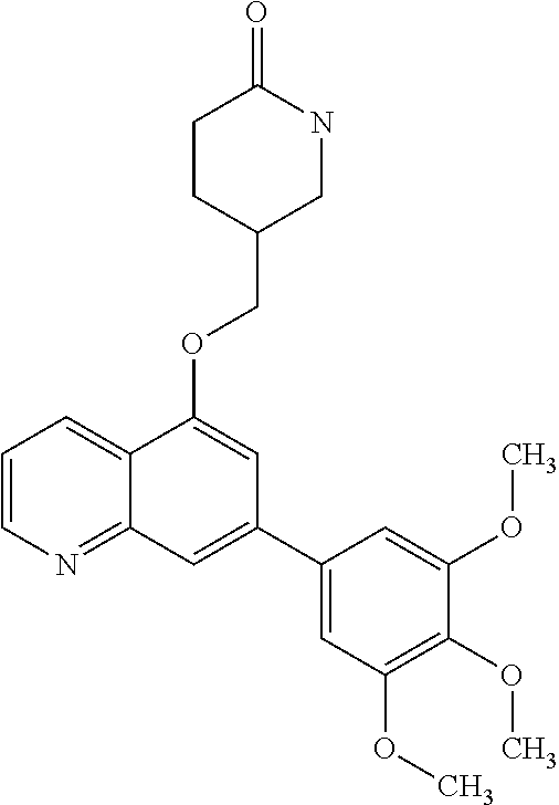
C1=CN=C2C(=C1)C(OCC1CNC(=O)CC1)=CC(C1=CC(OC)=C(OC)C(OC)=C1)=C2
